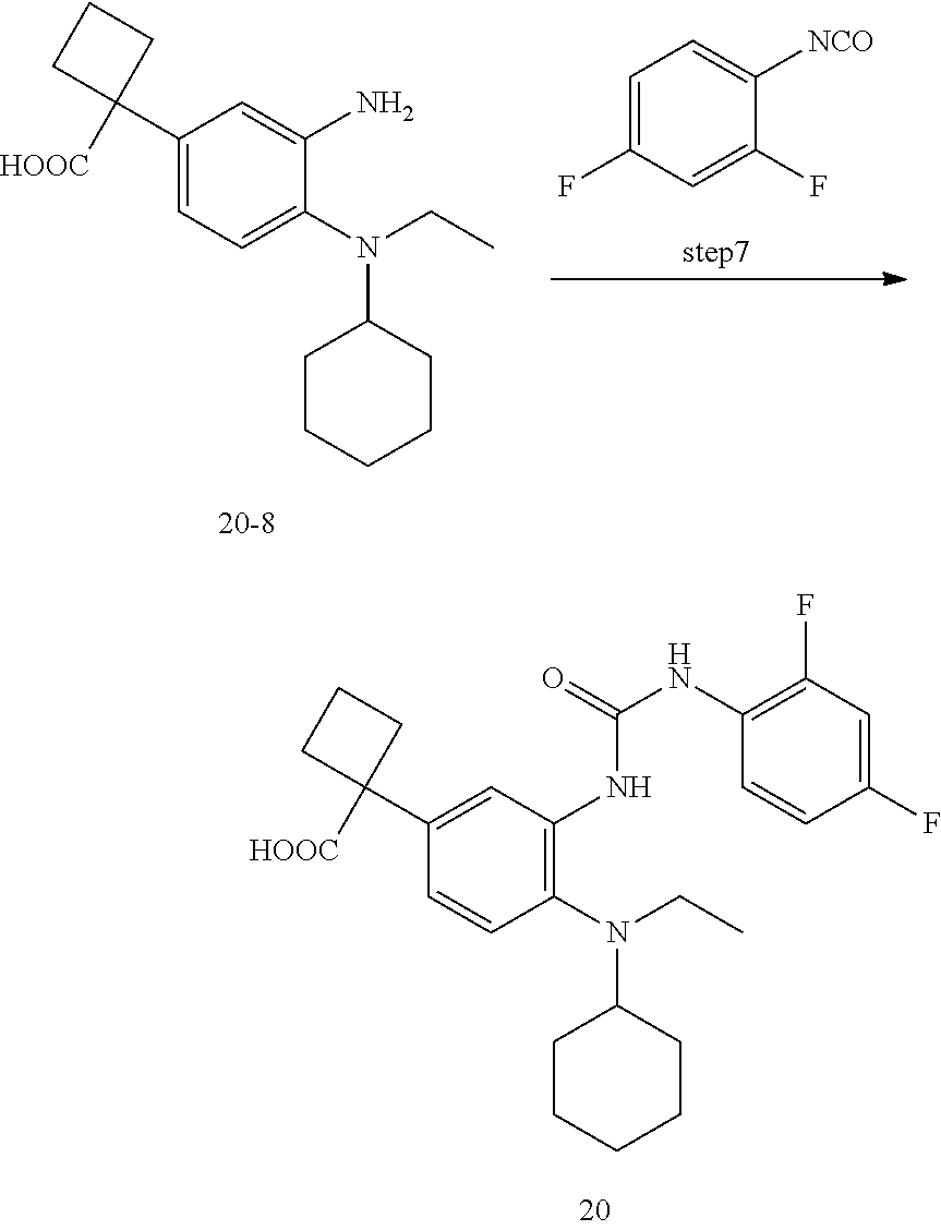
C1(C2([HOOC])CCC2)=CC(NC(NC2=C(F)C=C(F)C=C2)=O)=C(N(CC)C2CCCCC2)C=C1.C1(C2([HOOC])CCC2)=CC=C(N(CC)C2CCCCC2)C(N)=C1.C1=C(F)C=C(F)C([NCO])=C1
